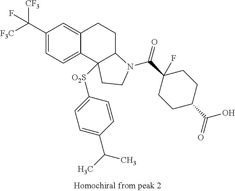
C1(C([F3C])([CF3])F)=CC=C2C(=C1)CCC1C2([O2S]C2=CC=C(C(C)C)C=C2)CCN1C(C1(F)CCC(C(=O)O)CC1)=O
